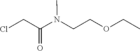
ClCC(N(CCOCC)C)=O
